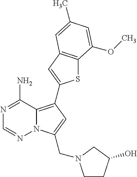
C12=C(C3=CC4=C(S3)C(OC)=CC(C)=C4)C=C(CN3CCC(O)C3)N1N=CN=C2N
